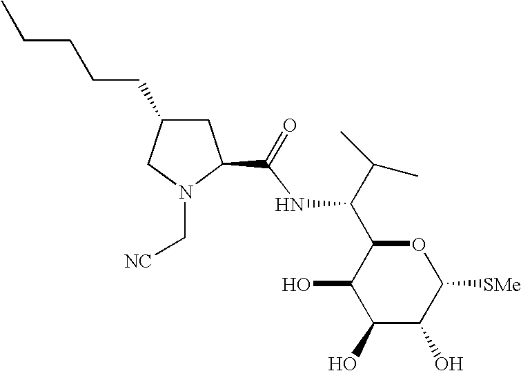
C(NC(C(C)C)C1C(O)C(O)C(O)C([SMe])O1)(=O)C1CC(CCCCC)CN1C[NC]
